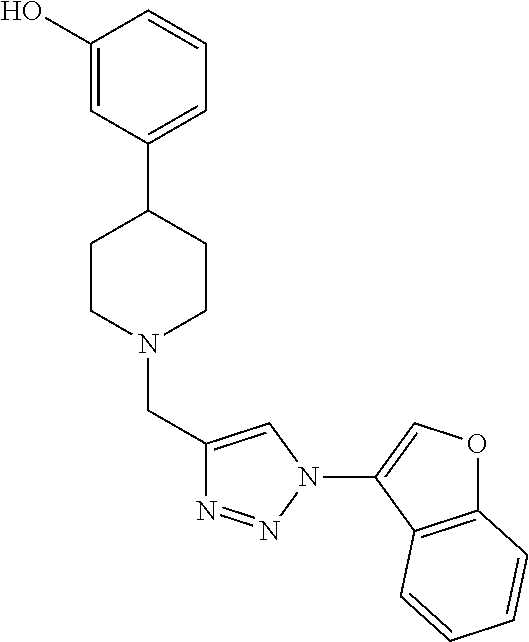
C1(O)=CC(C2CCN(CC3=CN(C4=COC5=C4C=CC=C5)N=N3)CC2)=CC=C1
